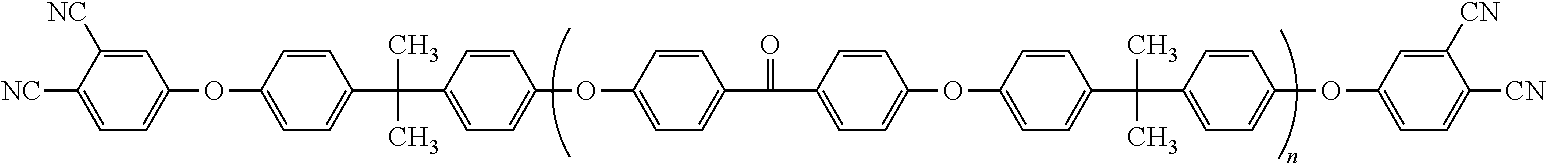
C1=C([NC])C([NC])=CC=C1OC1=CC=C(C(C)(C)C2=CC=C(OC3=CC=C(C(C4=CC=C(OC5=CC=C(C(C)(C)C6=CC=C(OC7=CC=C([CN])C([CN])=C7)C=C6)C=C5)C=C4)=O)C=C3)C=C2)C=C1
